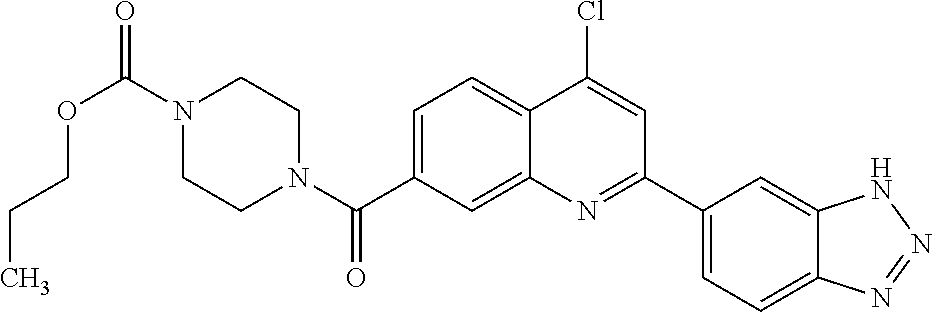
N1(C(OCCC)=O)CCN(C(=O)C2=CC=C3C(=C2)N=C(C2=CC=C4C(=C2)NN=N4)C=C3Cl)CC1
